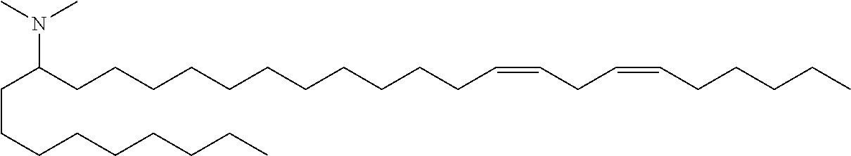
C(CCCCCCCC)C(CCCCCCCCCCCC=CCC=CCCCCC)N(C)C
